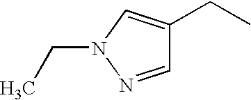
C1=NN(CC)C=C1CC
